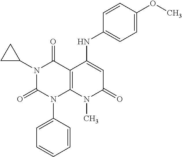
C1=CC(N2C3=C(C(=O)N(C4CC4)C2=O)C(NC2=CC=C(OC)C=C2)=CC(=O)N3C)=CC=C1
